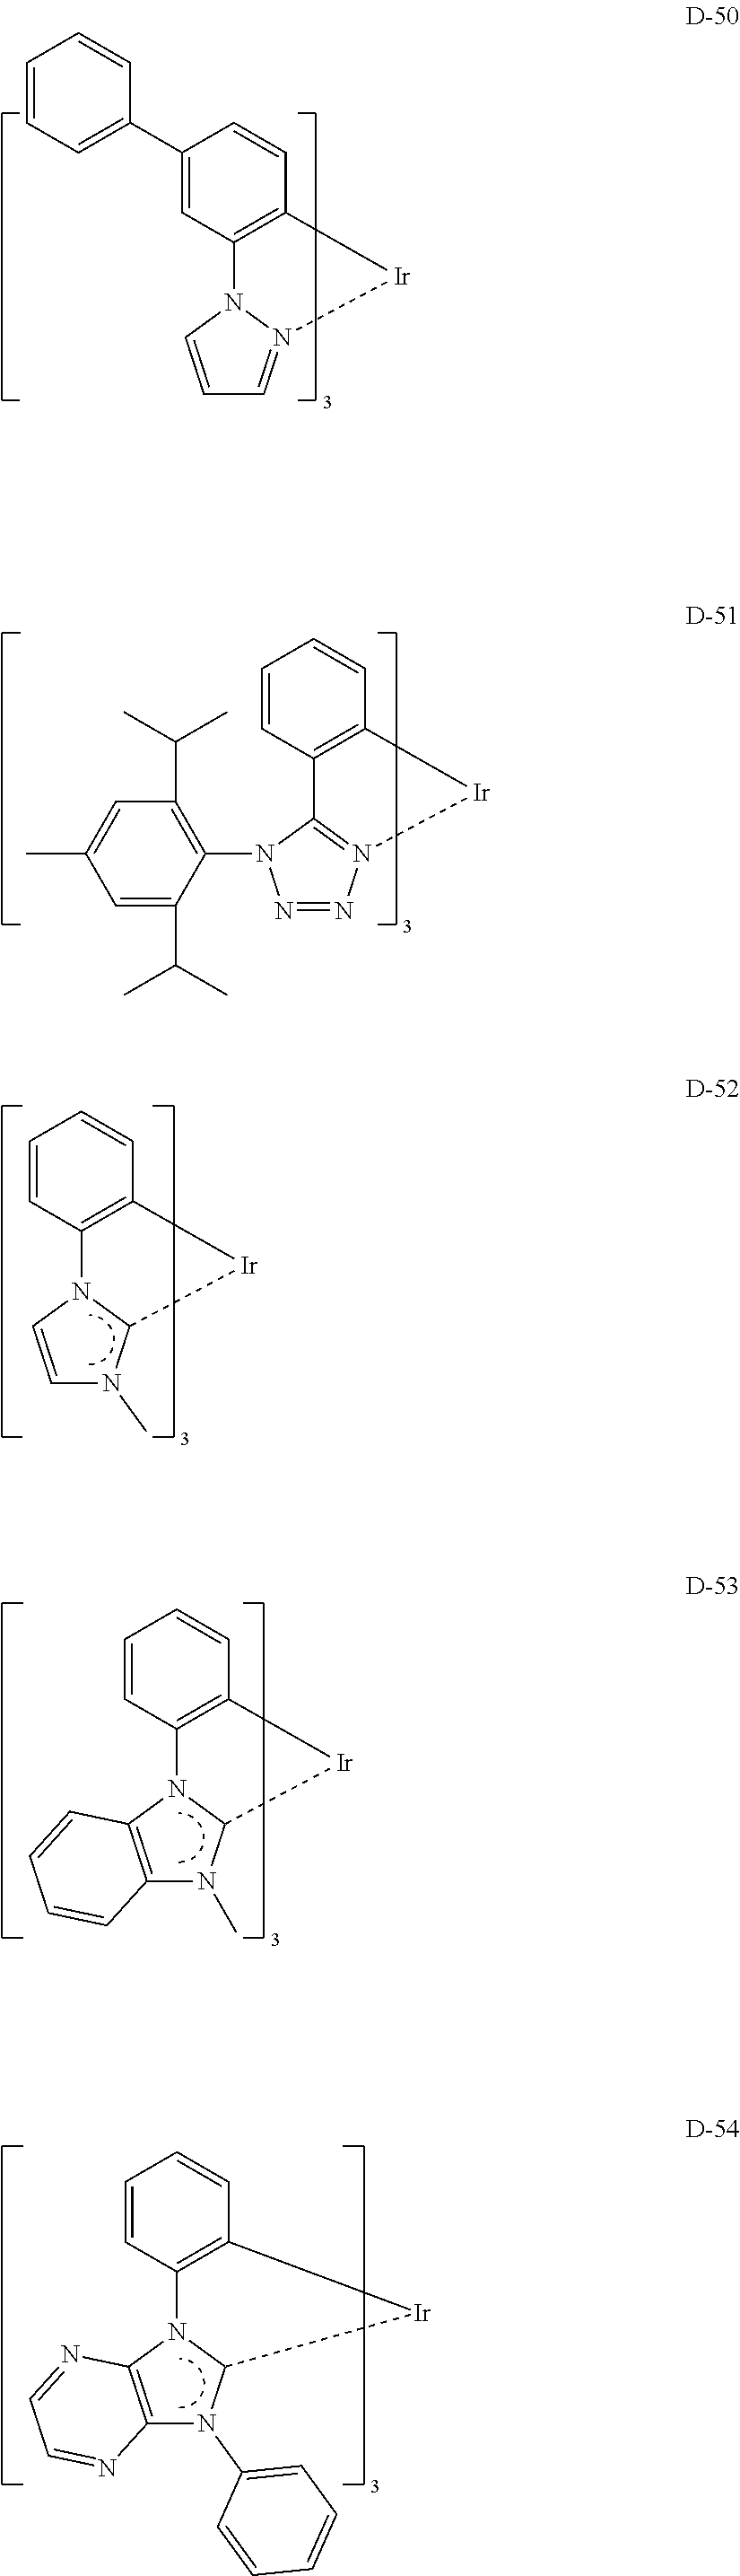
C1(C2=CC=CC=C2)=CC2=C(C=C1)[Ir]N1=CC=CN12.C1=CC2=C(C=C1)[Ir]N1=C2N(C2=C(C(C)C)C=C(C)C=C2C(C)C)N=N1.C1=CC2=C(C=C1)[Ir]C1N(C)C=CN12.C1=CC2=C(C=C1)[Ir]C1N(C)C3=C(N12)C=CC=C3.C1=CC2=C(C=C1)[Ir]C1N(C3=CC=CC=C3)C3=C(N12)N=CC=N3
